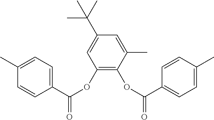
C1(OC(=O)C2=CC=C(C)C=C2)=C(OC(=O)C2=CC=C(C)C=C2)C(C)=CC(C(C)(C)C)=C1
